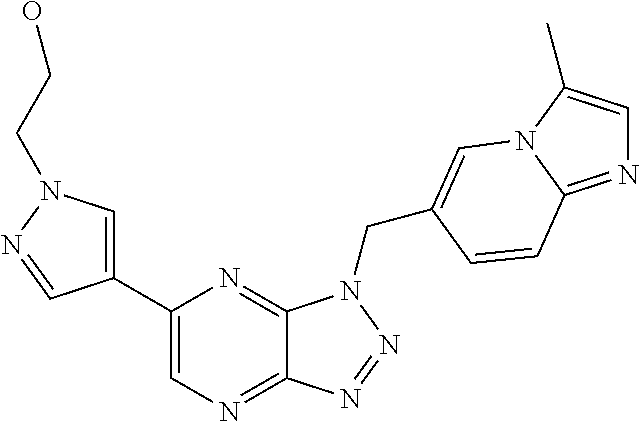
C1=C(C2=CN=C3C(=N2)N(CC2=CN4C(C)=CN=C4C=C2)N=N3)C=NN1CCO
